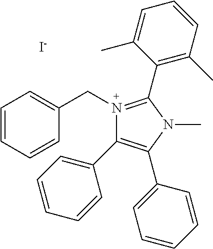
[I-].C(N1=C(C2=C(C)C=CC=C2C)N(C)C(C2=CC=CC=C2)=C1C1=CC=CC=C1)C1=CC=CC=C1
